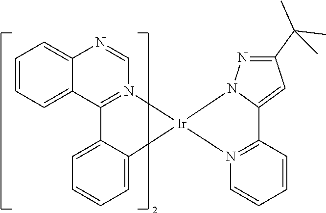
C1=CC=C2C(=C1)N=CN1=C2C2=CC=CC=C2[Ir]12N1=C(C3=CC(C(C)(C)C)=NN32)C=CC=C1
